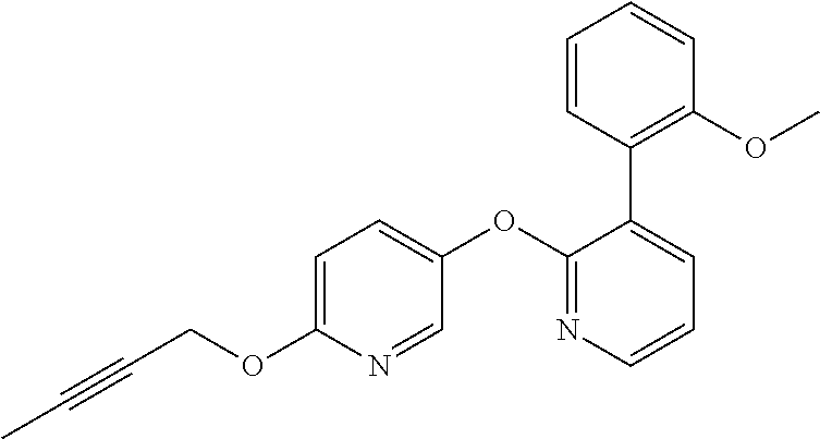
C(COC1=CC=C(OC2=NC=CC=C2C2=C(OC)C=CC=C2)C=N1)#CC
